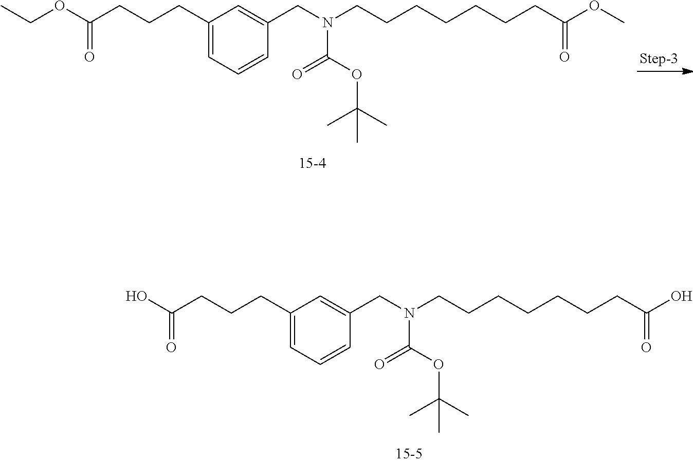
C1(CCCC(OCC)=O)=CC=CC(CN(CCCCCCCC(OC)=O)C(OC(C)(C)C)=O)=C1.C1(CCCC(O)=O)=CC=CC(CN(CCCCCCCC(O)=O)C(OC(C)(C)C)=O)=C1
